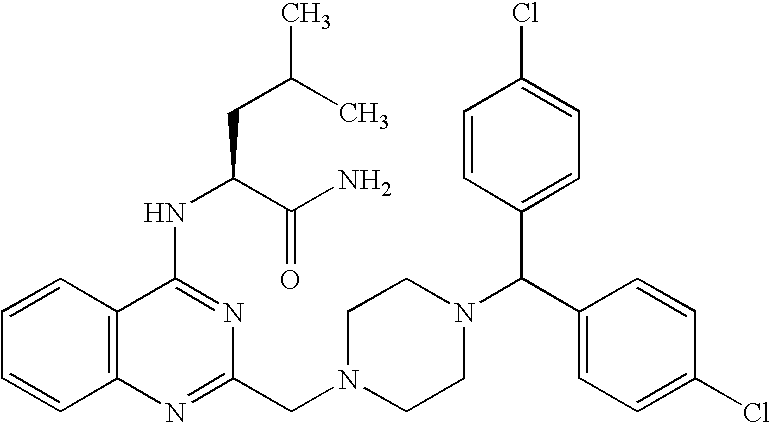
C1=CC2=C(C=C1)N=C(CN1CCN(C(C3=CC=C(Cl)C=C3)C3=CC=C(Cl)C=C3)CC1)N=C2NC(CC(C)C)C(N)=O
